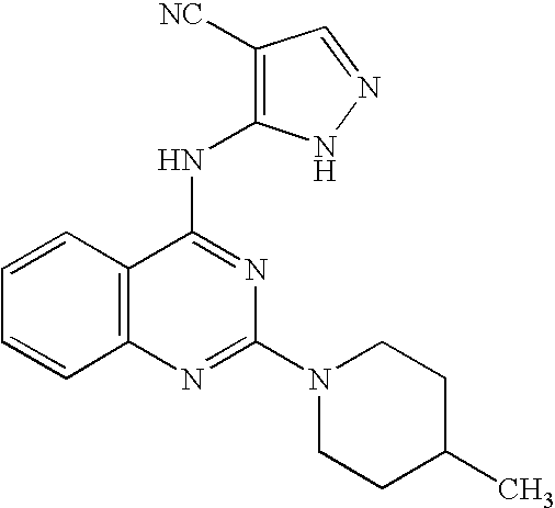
C12=C(N=C(N3CCC(C)CC3)N=C1NC1=C([NC])C=NN1)C=CC=C2
